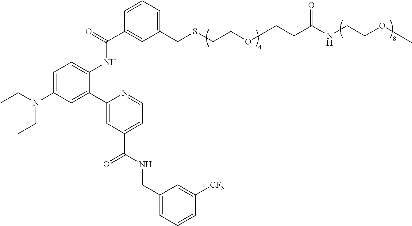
C1=C(N(CC)CC)C=C(C2=CC(C(NCC3=CC=CC([CF3])=C3)=O)=CC=N2)C(NC(C2=CC(CSCCOCCC(NCCOC)=O)=CC=C2)=O)=C1
